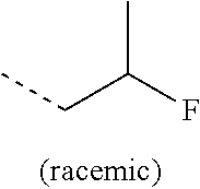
C(C(F)C)C
